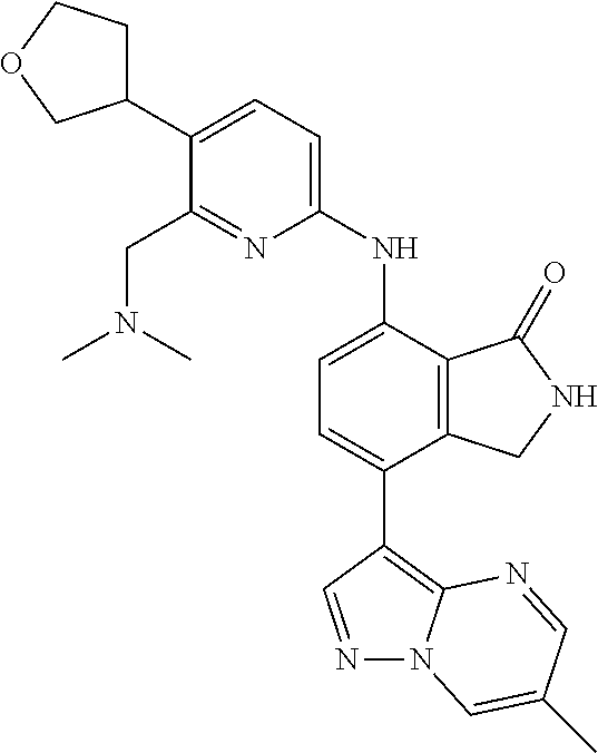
N1=CC(C2=CC=C(NC3=CC=C(C4CCOC4)C(CN(C)C)=N3)C3=C2CNC3=O)=C2N1C=C(C)C=N2
